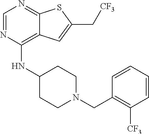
C1=NC(NC2CCN(CC3=C([CF3])C=CC=C3)CC2)=C2C(=N1)SC(C[CF3])=C2
